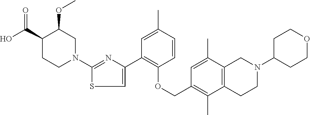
C1(N2CC(OC)C(C(O)=O)CC2)=NC(C2=C(OCC3=C(C)C4=C(C(C)=C3)CN(C3CCOCC3)CC4)C=CC(C)=C2)=CS1
